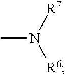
CN([R7])[R6]
